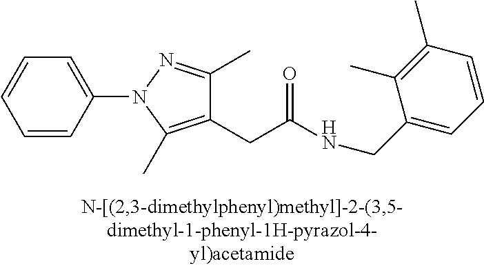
C1=CC(N2C(C)=C(CC(=O)NCC3=CC=CC(C)=C3C)C(C)=N2)=CC=C1
